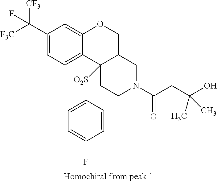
[F3C]C(C1=CC=C2C(=C1)OCC1C2([O2S]C2=CC=C(F)C=C2)CCN(C(CC(O)(C)C)=O)C1)([CF3])F
